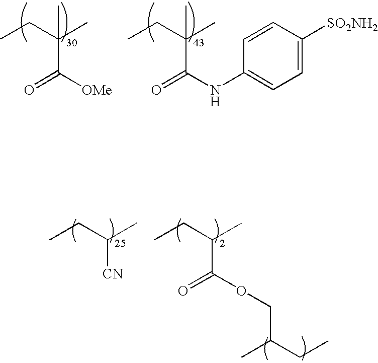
O=C([OMe])C(CC)(C)C.O=C(NC1=CC=C([SO2NH2])C=C1)C(CC)(C)C.[CN]C(CC)C.C(C(CC)C)(OCC(C)CC)=O
